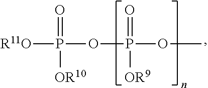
P([R11O])(OP(OC)(=O)[OR9])(=O)[OR10]
